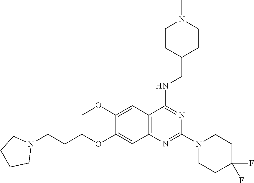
C1CCCN1CCCOC1=CC2=C(C=C1OC)C(NCC1CCN(C)CC1)=NC(N1CCC(F)(F)CC1)=N2
